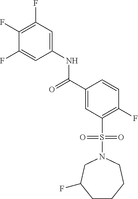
C1(F)=C(F)C=C(NC(C2=CC(S(=O)(=O)N3CC(F)CCCC3)=C(F)C=C2)=O)C=C1F
